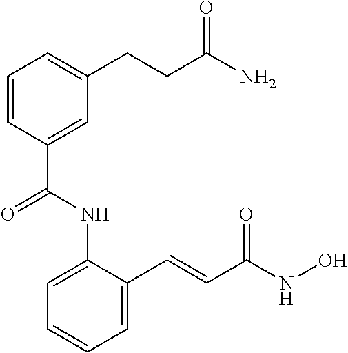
C1=CC(C(=O)NC2=CC=CC=C2C=CC(=O)NO)=CC(CCC(N)=O)=C1
